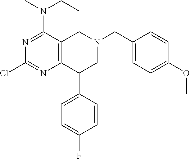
C1(C2=CC=C(F)C=C2)CN(CC2=CC=C(OC)C=C2)CC2=C1N=C(Cl)N=C2N(CC)C
